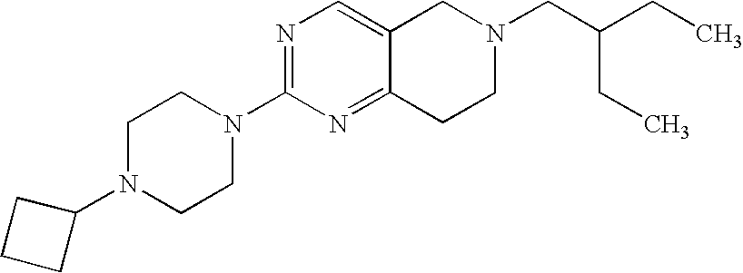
C1N(C2CCC2)CCN(C2=NC=C3C(=N2)CCN(CC(CC)CC)C3)C1
